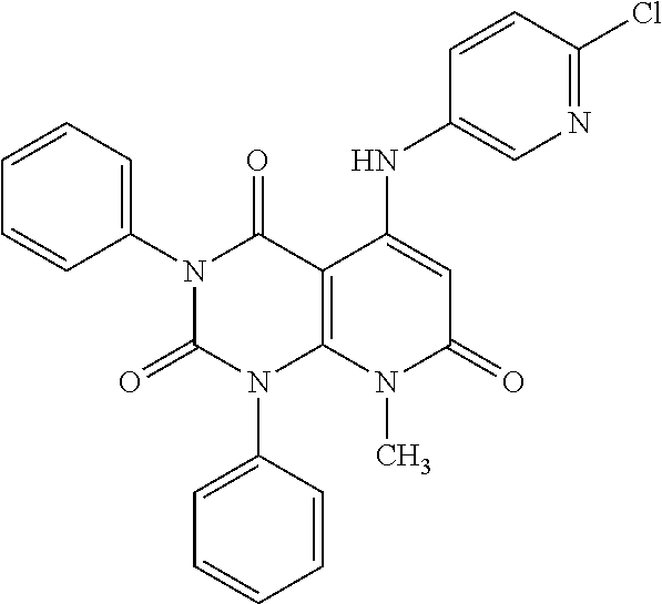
C1(N2C(=O)N(C3=CC=CC=C3)C3=C(C2=O)C(NC2=CN=C(Cl)C=C2)=CC(=O)N3C)=CC=CC=C1
